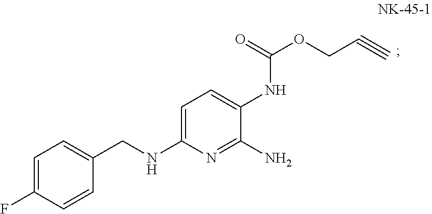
C1=C(F)C=CC(CNC2=CC=C(NC(OCC#C)=O)C(N)=N2)=C1
